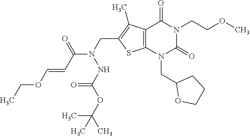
C12=C(N(CC3OCCC3)C(=O)N(CCOC)C1=O)SC(CN(C(C=COCC)=O)NC(=O)OC(C)(C)C)=C2C
